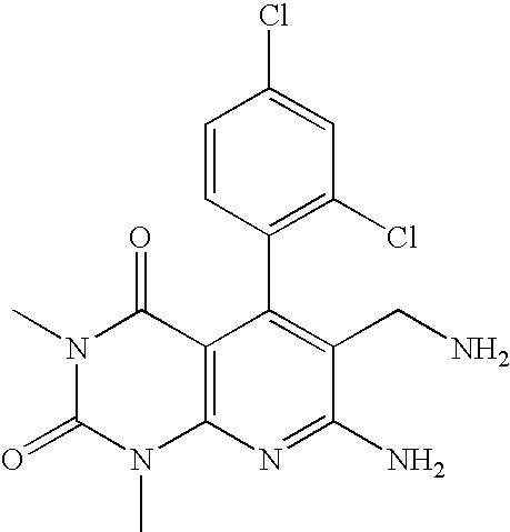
C1=CC(C2=C(CN)C(N)=NC3=C2C(=O)N(C)C(=O)N3C)=C(Cl)C=C1Cl
